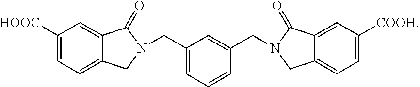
C12=CC=C([HOOC])C=C1C(=O)N(CC1=CC=CC(CN3CC4=CC=C([COOH])C=C4C3=O)=C1)C2
